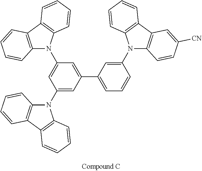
C1(N2C3=C(C4=C2C=CC=C4)C=CC=C3)=CC(C2=CC=CC(N3C4=C(C5=C3C=CC=C5)C=C([CN])C=C4)=C2)=CC(N2C3=C(C4=C2C=CC=C4)C=CC=C3)=C1
